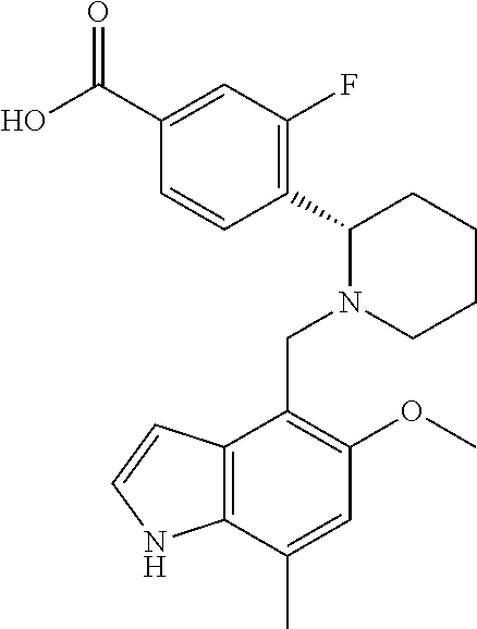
C1(C(O)=O)=CC(F)=C(C2N(CC3=C(OC)C=C(C)C4=C3C=CN4)CCCC2)C=C1
